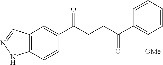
C1(C(CCC(C2=C([OMe])C=CC=C2)=O)=O)=CC2=C(C=C1)NN=C2
